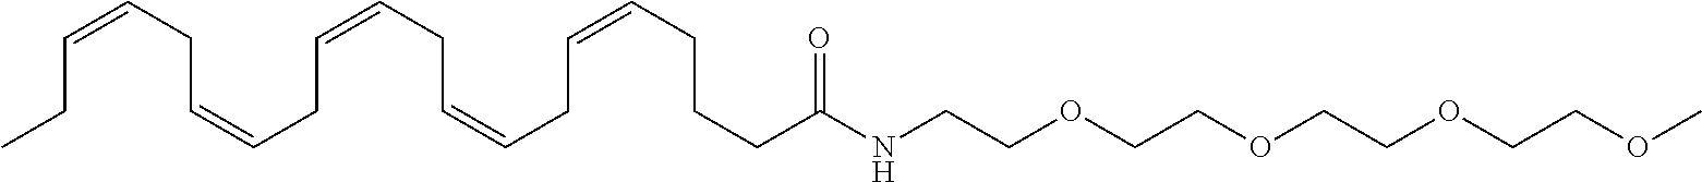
CCC=CCC=CCC=CCC=CCC=CCCCC(NCCOCCOCCOCCOC)=O
